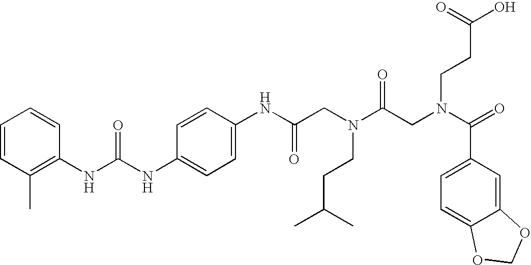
C1=CC(C)=C(NC(NC2=CC=C(NC(CN(C(CN(C(=O)C3=CC=C4C(=C3)OCO4)CCC(O)=O)=O)CCC(C)C)=O)C=C2)=O)C=C1
